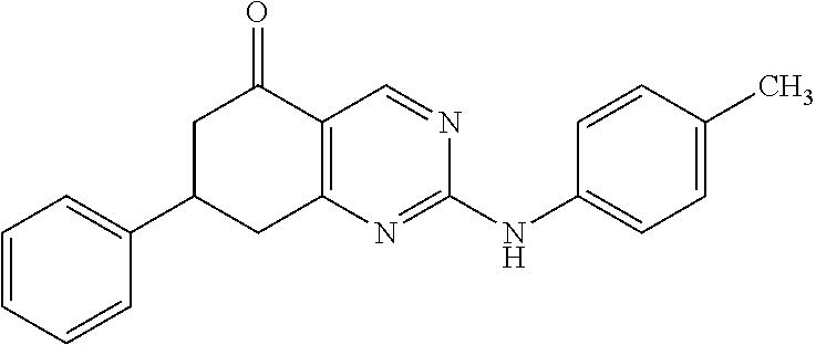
C1=CC=CC(C2CC3=C(C(=O)C2)C=NC(NC2=CC=C(C)C=C2)=N3)=C1
